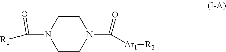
C1CN(C([R1])=O)CCN1C([Ar1][R2])=O
